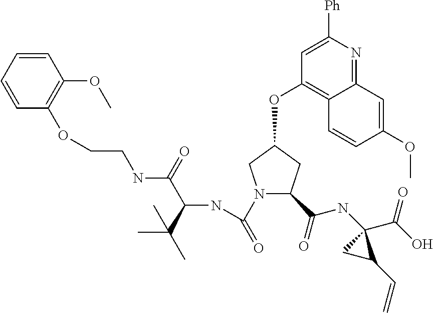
[Ph]C1=CC(OC2CN(C(=O)NC(C(NCCOC3=C(OC)C=CC=C3)=O)C(C)(C)C)C(C(=O)NC3(C(O)=O)CC3C=C)C2)=C2C(=N1)C=C(OC)C=C2
